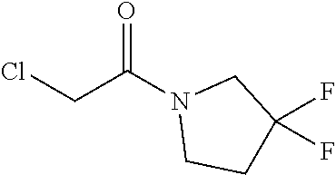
C(Cl)C(N1CCC(F)(F)C1)=O
